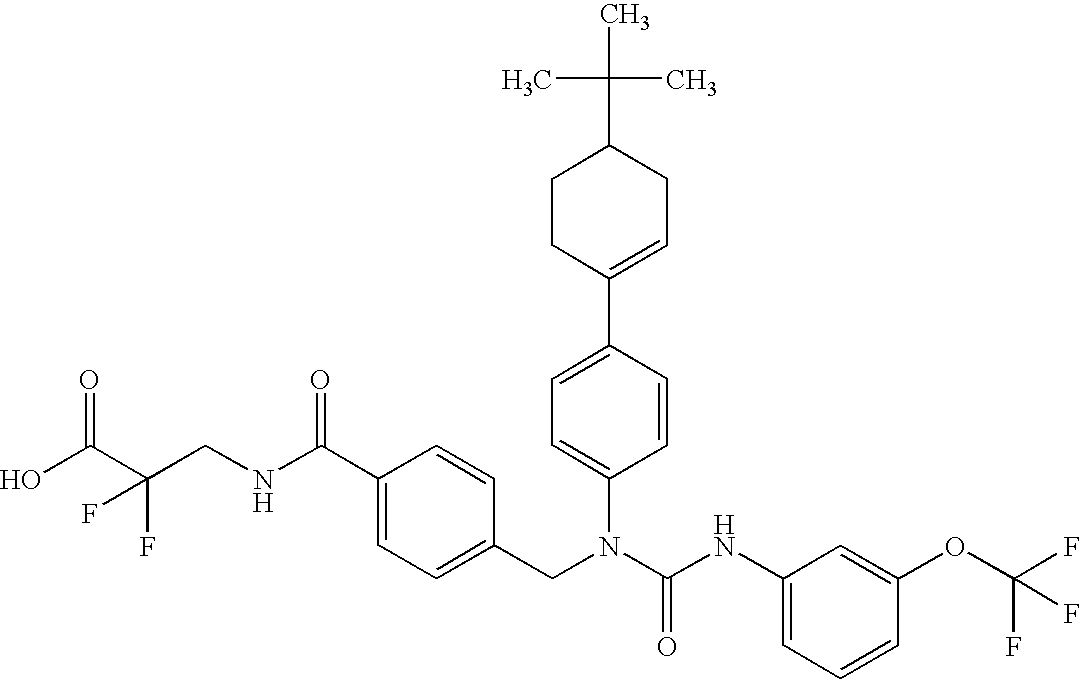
OC(C(CNC(C1=CC=C(CN(C(NC2=CC=CC(OC(F)(F)F)=C2)=O)C2=CC=C(C3=CCC(C(C)(C)C)CC3)C=C2)C=C1)=O)(F)F)=O
